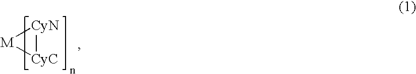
[CyC]1[CyN][M]1
